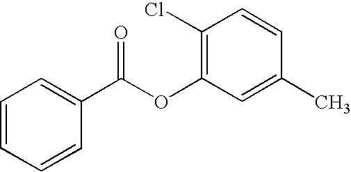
C1=CC=CC(C(OC2=C(Cl)C=CC(C)=C2)=O)=C1
